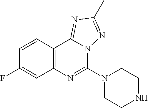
C1=CC2=C(C=C1F)N=C(N1CCNCC1)N1C2=NC(C)=N1
